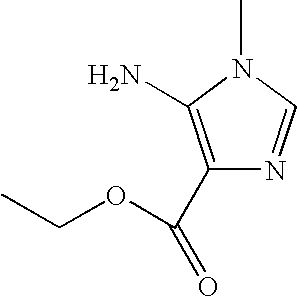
CCOC(=O)C1=C(N)N(C)C=N1
